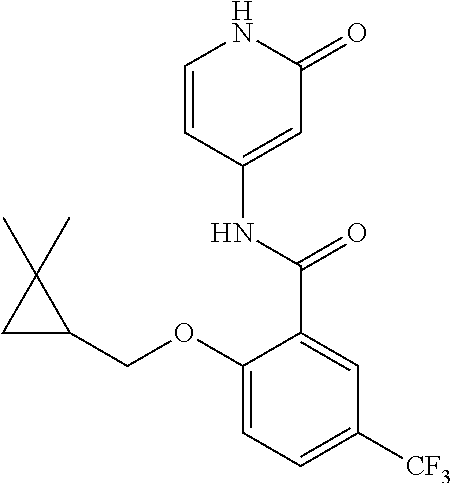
C1=CC(NC(=O)C2=CC([CF3])=CC=C2OCC2C(C)(C)C2)=CC(=O)N1
